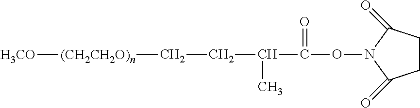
O(N1C(=O)CCC1=O)C(=O)C(CC[(CH2CH2O)n][H3CO])C
